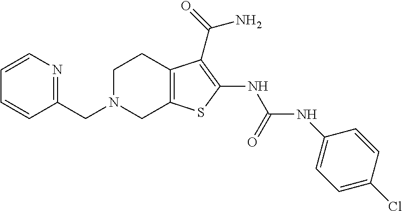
C1(CN2CC3=C(CC2)C(C(=O)N)=C(NC(NC2=CC=C(Cl)C=C2)=O)S3)=NC=CC=C1
